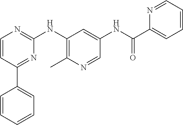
C1=CC(C2=CC=CC=C2)=NC(NC2=C(C)N=CC(NC(C3=CC=CC=N3)=O)=C2)=N1
